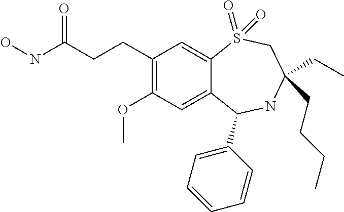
C1(CCC(NO)=O)=C(OC)C=C2C(=C1)S(=O)(=O)CC(CC)(CCCC)NC2C1=CC=CC=C1
